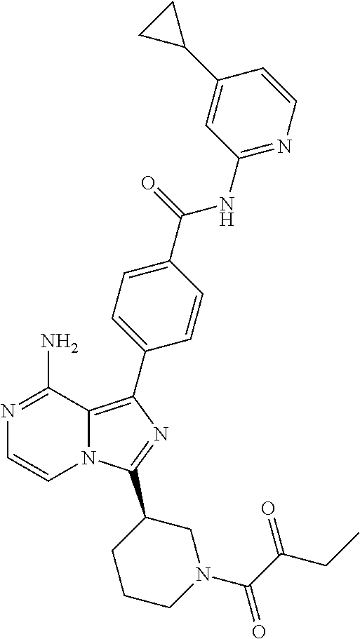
N1=C(N)C2=C(C3=CC=C(C(=O)NC4=NC=CC(C5CC5)=C4)C=C3)N=C(C3CCCN(C(C(CC)=O)=O)C3)N2C=C1
